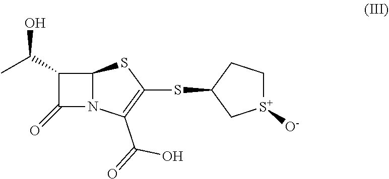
C1(=O)N2C(C1C(C)O)SC(SC1C[S+]([O-])CC1)=C2C(=O)O
